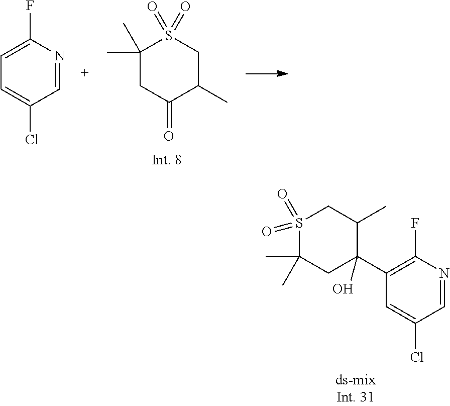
C1=NC(F)=CC=C1Cl.C1(C)(C)CC(=O)C(C)CS1(=O)=O.S1(=O)(=O)C(C)(C)CC(C2=C(F)N=CC(Cl)=C2)(O)C(C)C1
